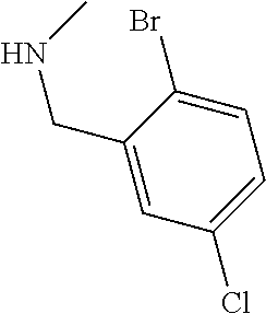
C1=C(Br)C(CNC)=CC(Cl)=C1
